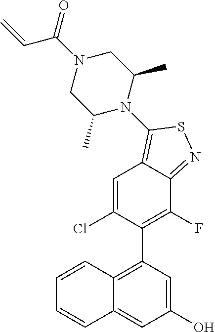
C1=CC2=C(C3=C(F)C4=NSC(N5C(C)CN(C(=O)C=C)CC5C)=C4C=C3Cl)C=C(O)C=C2C=C1
